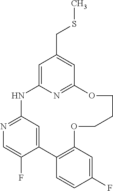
C1=C2N=C(C=C1CSC)OCCCOC1=C(C=CC(F)=C1)C1=CC(=NC=C1F)N2
